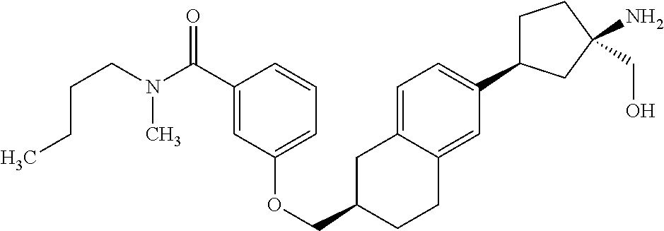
O(CC1CC2=CC=C(C3CCC(N)(CO)C3)C=C2CC1)C1=CC=CC(C(N(C)CCCC)=O)=C1
